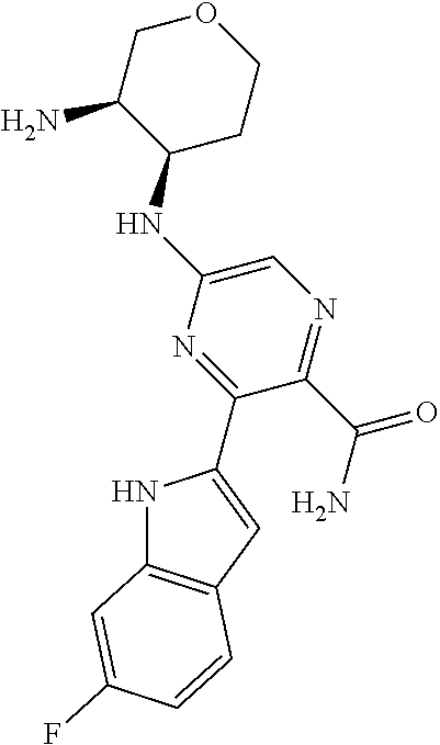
N1C2=C(C=C1C1=NC(NC3C(N)COCC3)=CN=C1C(N)=O)C=CC(F)=C2
